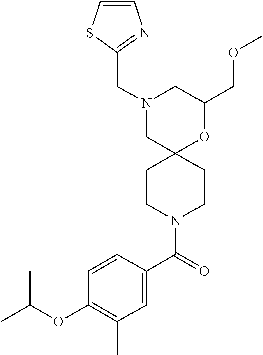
C1(COC)OC2(CN(CC3=NC=CS3)C1)CCN(C(C1=CC(C)=C(OC(C)C)C=C1)=O)CC2
